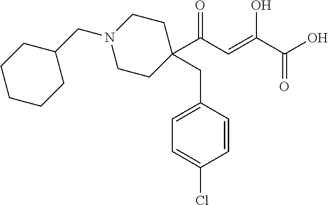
C1CC(C(C=C(C(O)=O)O)=O)(CC2=CC=C(Cl)C=C2)CCN1CC1CCCCC1
